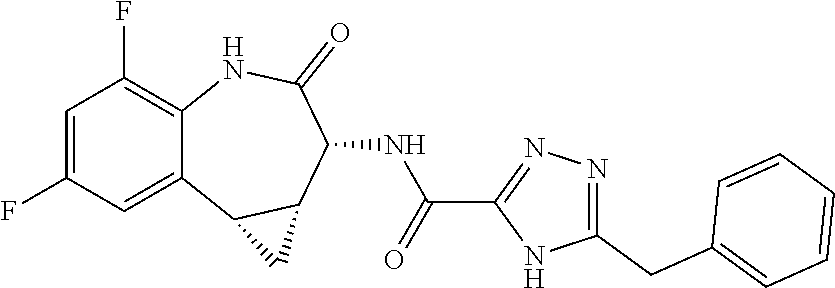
C12=CC(F)=CC(F)=C1NC(=O)C(NC(C1=NN=C(CC3=CC=CC=C3)N1)=O)C1C2C1
